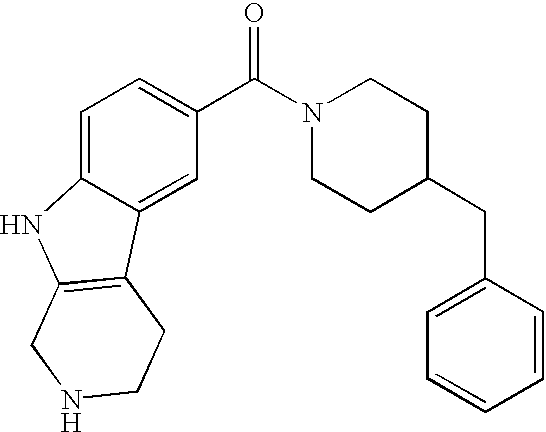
C1=C2C(=CC(C(N3CCC(CC4=CC=CC=C4)CC3)=O)=C1)C1=C(N2)CNCC1
